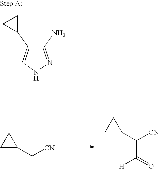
C1(C[CN])CC1.C1(C([CN])C([H])=O)CC1.C1(N)=NNC=C1C1CC1
